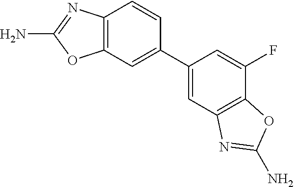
C12=C(N=C(N)O1)C=CC(C1=CC3=C(C(F)=C1)OC(N)=N3)=C2
